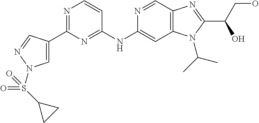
C1(C2=CN(S(C3CC3)(=O)=O)N=C2)=NC=CC(NC2=CC3=C(C=N2)N=C(C(O)CO)N3C(C)C)=N1
